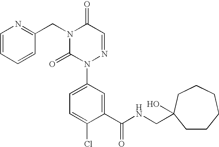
C1(C(NCC2(O)CCCCCC2)=O)=CC(N2N=CC(=O)N(CC3=NC=CC=C3)C2=O)=CC=C1Cl
